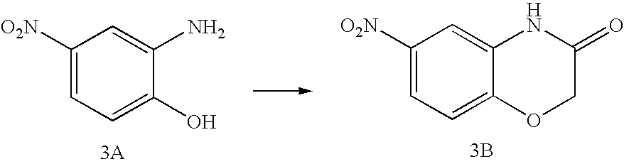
[3A].C1([O2N])=CC=C(O)C(N)=C1.C1([O2N])=CC=C2C(=C1)NC(=O)CO2.[3B]
